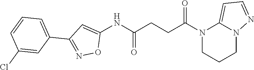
C1(NC(CCC(N2CCCN3C2=CC=N3)=O)=O)=CC(C2=CC=CC(Cl)=C2)=NO1
